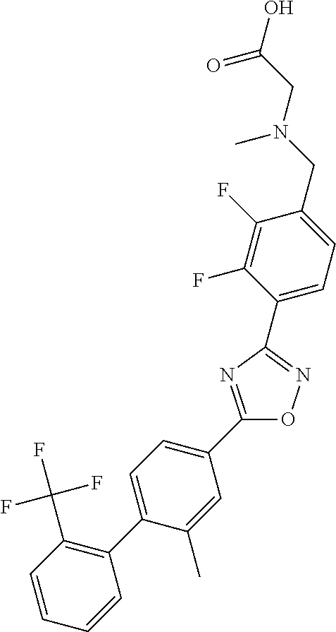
C1(C2=CC=C(CN(CC(O)=O)C)C(F)=C2F)=NOC(C2=CC=C(C3=C(C(F)(F)F)C=CC=C3)C(C)=C2)=N1
